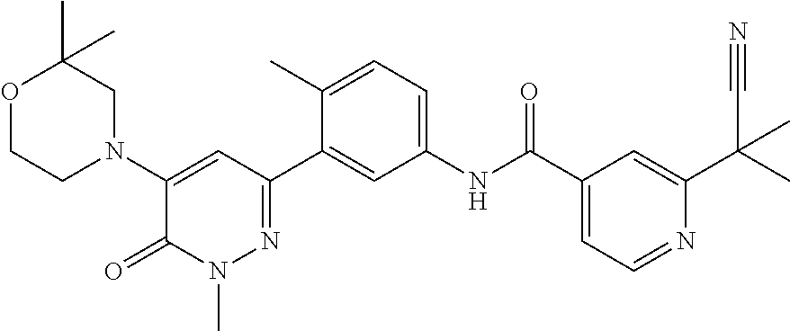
O1CCN(C2=CC(C3=CC(NC(C4=CC=NC(C(C)(C#N)C)=C4)=O)=CC=C3C)=NN(C)C2=O)CC1(C)C
